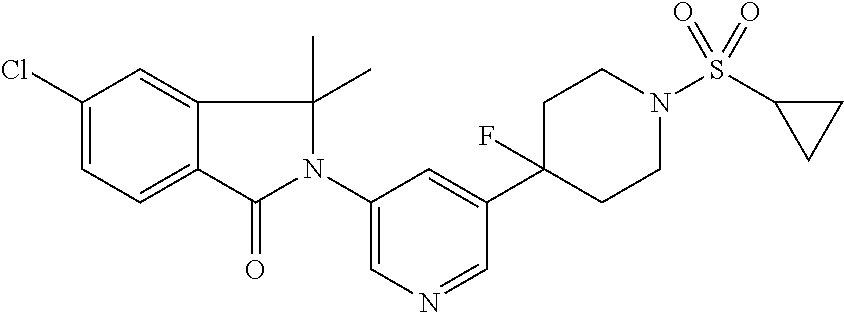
C1(N2C(=O)C3=CC=C(Cl)C=C3C2(C)C)=CN=CC(C2(F)CCN(S(=O)(=O)C3CC3)CC2)=C1
